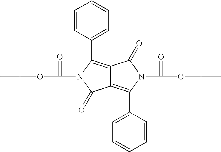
CC(C)(C)OC(=O)N1C(C2=CC=CC=C2)=C2C(=C(C3=CC=CC=C3)N(C(OC(C)(C)C)=O)C2=O)C1=O
